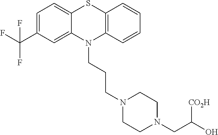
C1=C(C(F)(F)F)C=C2C(=C1)SC1=C(N2CCCN2CCN(CC(O)[CO2H])CC2)C=CC=C1
